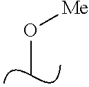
CO[Me]
